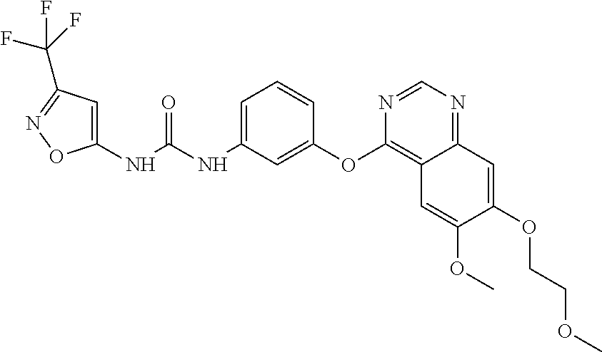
C1(NC(NC2=CC=CC(OC3=C4C(=NC=N3)C=C(OCCOC)C(OC)=C4)=C2)=O)=CC(C(F)(F)F)=NO1
